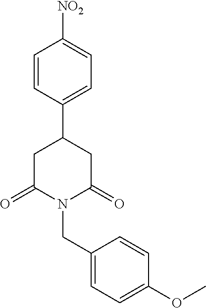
C1=CC(C2CC(=O)N(CC3=CC=C(OC)C=C3)C(=O)C2)=CC=C1[NO2]
